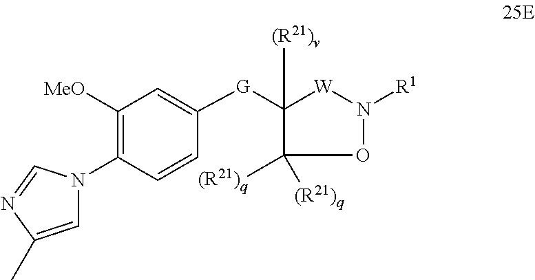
O1N([R1])[W]C([G]C2=CC([MeO])=C(N3C=C(C)N=C3)C=C2)([(R21)v])C1([(R21)q])[(R21)q]
